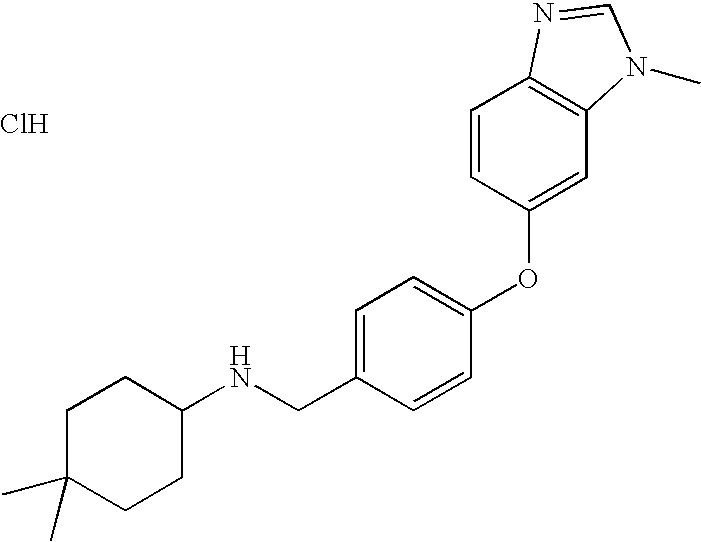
C1C(C)(C)CCC(NCC2=CC=C(OC3=CC4=C(C=C3)N=CN4C)C=C2)C1.Cl
